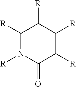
C1([R])N([R])C(=O)C([R])C([R])C1[R]
